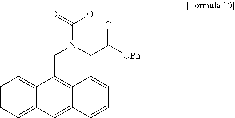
C1=CC=C2C(=C1)C(CN(C([O-])=O)CC([OBn])=O)=C1C(=C2)C=CC=C1
